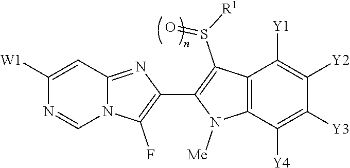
N12C(=NC(C3=C(S([R1])=O)C4=C(N3[Me])C([Y4])=C([Y3])C([Y2])=C4[Y1])=C1F)C=C([W1])N=C2
